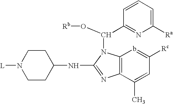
N1([L])CCC(NC2=NC3=C(N2C(O[Rb])C2=NC([Ra])=CC=C2)b=C([Rc])C=C3C)CC1
